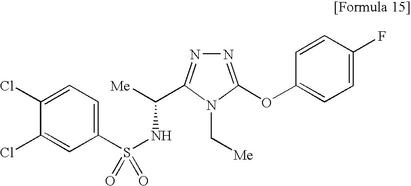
C1(S(NC([Me])C2=NN=C(OC3=CC=C(F)C=C3)N2C[Me])(=O)=O)=CC=C(Cl)C(Cl)=C1
